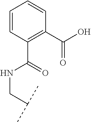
N(C(C1=C(C(O)=O)C=CC=C1)=O)CC(C)C
